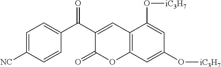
C1=C([NC])C=CC(C(C2=CC3=C(OC2=O)C=C(O[iC3H7])C=C3O[iC3H7])=O)=C1
